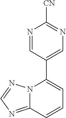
C12=NC=NN1C(C1=CN=C([CN])N=C1)=CC=C2
